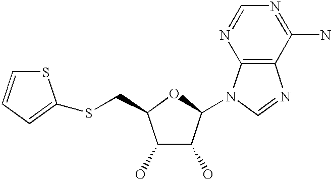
C1(O)C(O)C(N2C3=C(N=C2)C(N)=NC=N3)OC1CSC1=CC=CS1
